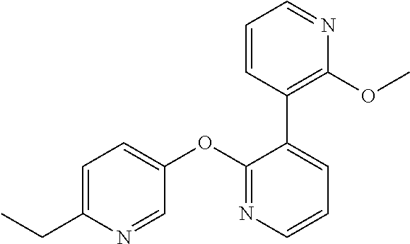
C1=C(CC)N=CC(OC2=NC=CC=C2C2=C(OC)N=CC=C2)=C1
